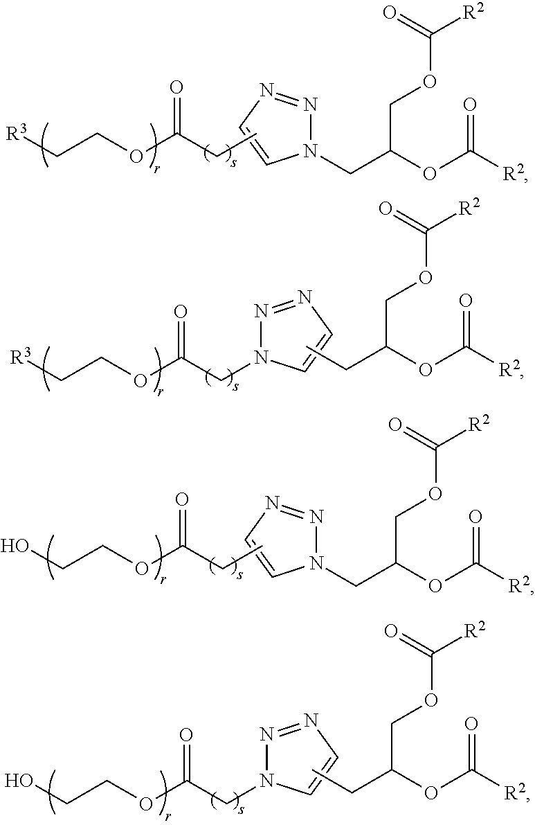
[R3]CCOC(CC)=O.N1(CC(OC(=O)[R2])COC([R2])=O)N=NC=C1.OCCOC(CC)=O.N1(CC(OC(=O)[R2])COC([R2])=O)N=NC=C1.N1=NC=CN1CC(OCCO)=O.CCC(OC(=O)[R2])COC([R2])=O.N1=NC=CN1CC(OCC[R3])=O.CCC(OC(=O)[R2])COC([R2])=O
